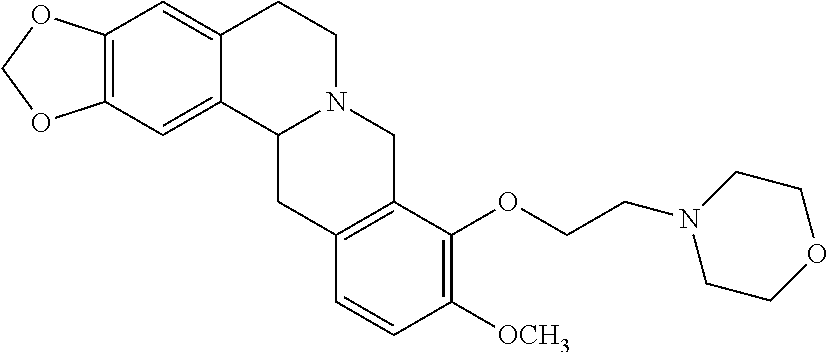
C12=C(C=C3C(=C1)C1N(CC3)CC3=C(C1)C=CC([OCH3])=C3OCCN1CCOCC1)OCO2
